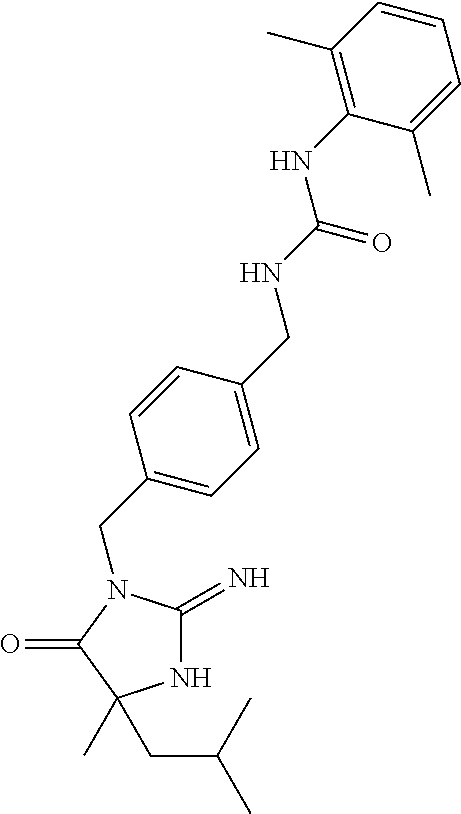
N1C(=N)N(CC2=CC=C(CNC(=O)NC3=C(C)C=CC=C3C)C=C2)C(=O)C1(C)CC(C)C
